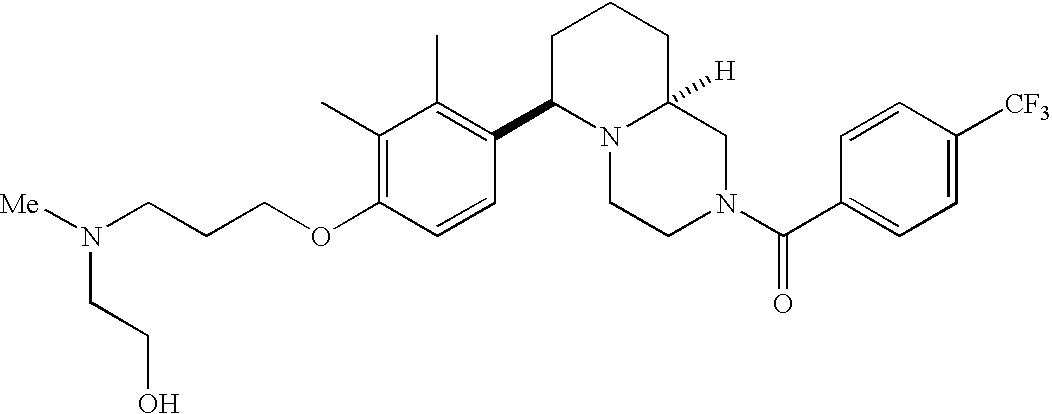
C(CCOC1=C(C)C(C)=C(C2N3C([H])(CCC2)CN(C(C2=CC=C([CF3])C=C2)=O)CC3)C=C1)N(CCO)[Me]
